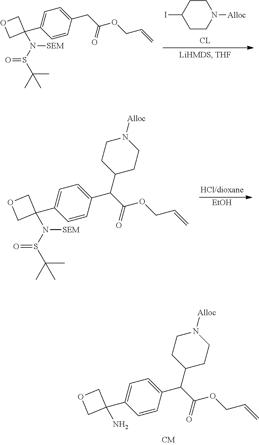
[EtOH].C1=C(C2(N(S(C(C)(C)C)=O)[SEM])COC2)C=CC(C(C(OCC=C)=O)C2CCN([Alloc])CC2)=C1.C1=C(C2(N)COC2)C=CC(C(C(OCC=C)=O)C2CCN([Alloc])CC2)=C1.C1=C(C2(N(S(C(C)(C)C)=O)[SEM])COC2)C=CC(CC(OCC=C)=O)=C1.C1CN([Alloc])CCC1I
